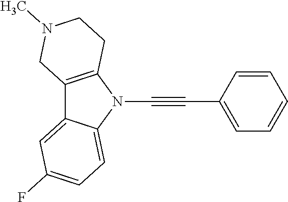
C12=C(N(C#CC3=CC=CC=C3)C3=CC=C(F)C=C13)CCN(C)C2
